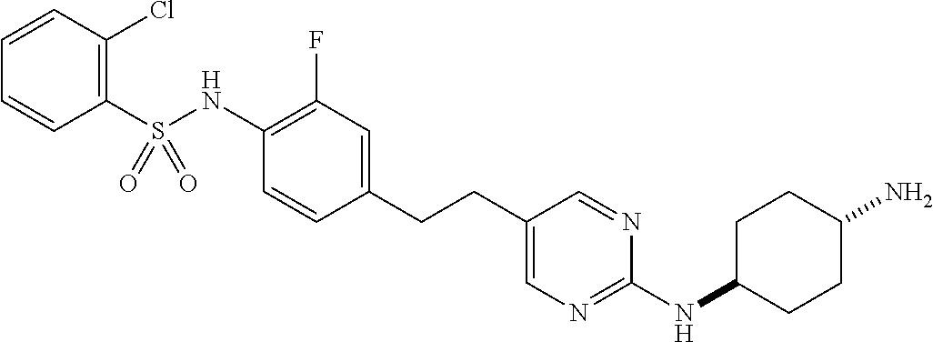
C1(S(NC2=C(F)C=C(CCC3=CN=C(NC4CCC(N)CC4)N=C3)C=C2)(=O)=O)=C(Cl)C=CC=C1
